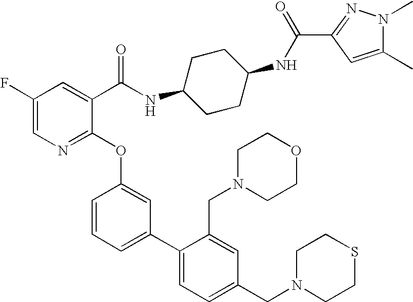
C1(F)=CN=C(OC2=CC(C3=CC=C(CN4CCSCC4)C=C3CN3CCOCC3)=CC=C2)C(C(NC2CCC(NC(C3=NN(C)C(C)=C3)=O)CC2)=O)=C1
